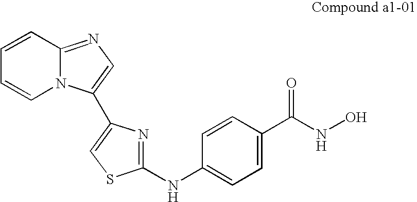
C1=CN2C(=NC=C2C2=CSC(NC3=CC=C(C(NO)=O)C=C3)=N2)C=C1
